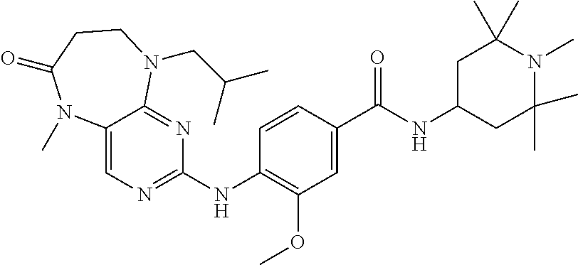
C1(NC2=NC=C3C(=N2)N(CC(C)C)CCC(=O)N3C)=C(OC)C=C(C(NC2CC(C)(C)N(C)C(C)(C)C2)=O)C=C1
